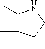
C1(C)C(C)(C)CCN1
